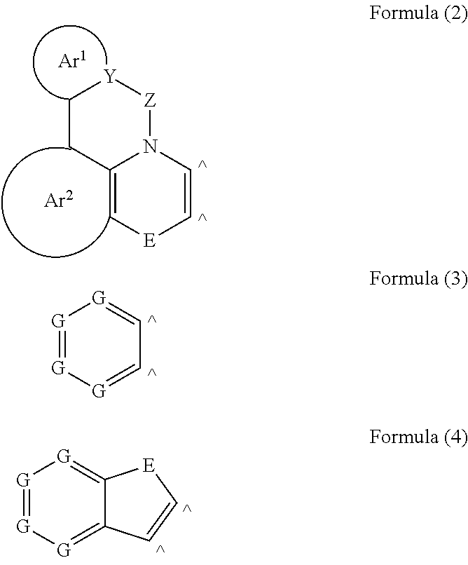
C1CC2=C[E]C=CN2[Z][Y]1.[G]1=[G][G]=CC=[G]1.[G]1=[G][G]=C2C(=[G]1)[E]C=C2
